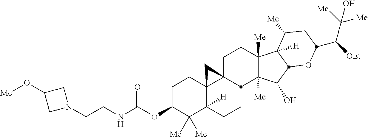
C1C(OC(NCCN2CC(O[Me])C2)=O)C([Me])([Me])C2([H])C3(C1)C1(CCC4([Me])C([Me])(C(O)C5C4([H])C([Me])CC(C([OEt])C([Me])([Me])O)O5)C1CC2)C3
